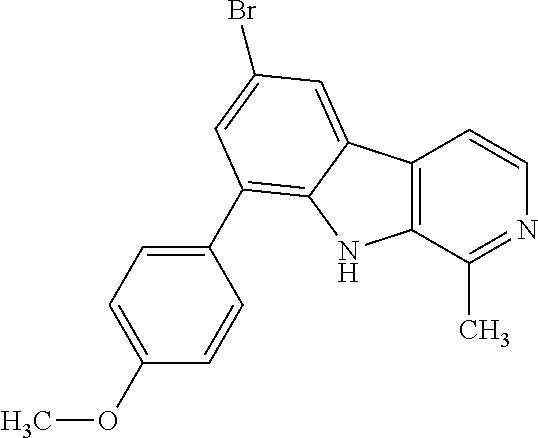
C12=C(C(C)=NC=C1)NC1=C(C3=CC=C(OC)C=C3)C=C(Br)C=C21
